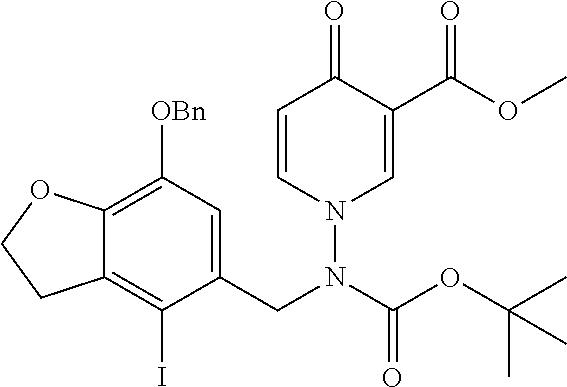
C1(CN(C(OC(C)(C)C)=O)N2C=C(C(OC)=O)C(=O)C=C2)=CC([OBn])=C2C(=C1I)CCO2
